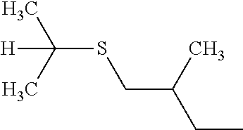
C(SC(C)([H])C)C(CC)C
